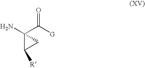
C1(N)(C([G])=O)C([R])C1
